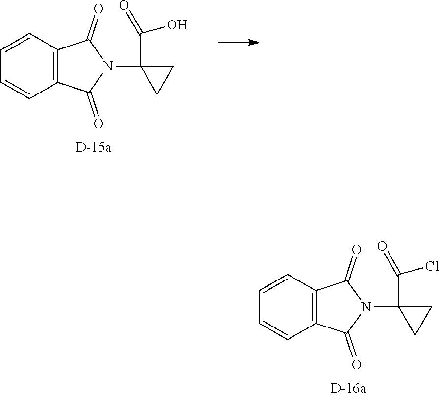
C12=C(C=CC=C1)C(=O)N(C1(C(O)=O)CC1)C2=O.C12=C(C=CC=C1)C(=O)N(C1(C(Cl)=O)CC1)C2=O
